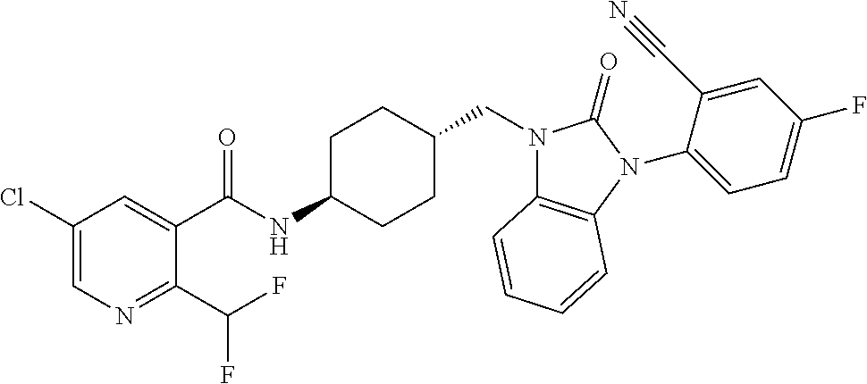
C1(Cl)=CN=C(C(F)F)C(C(NC2CCC(CN3C4=C(N(C5=CC=C(F)C=C5C#N)C3=O)C=CC=C4)CC2)=O)=C1
